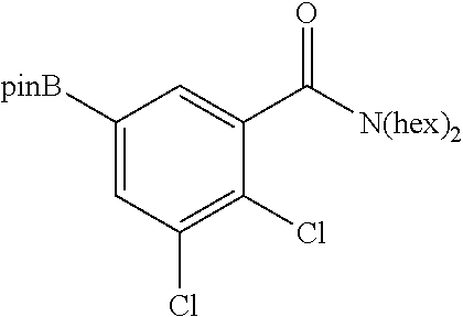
C1([pinB])=CC(Cl)=C(Cl)C(C([N(hex)2])=O)=C1
